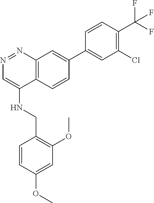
C1=CC(C(F)(F)F)=C(Cl)C=C1C1=CC2=C(C(NCC3=C(OC)C=C(OC)C=C3)=CN=N2)C=C1
